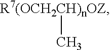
[R7(OCH2CH)nOZ]C
